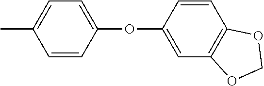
CC1=CC=C(OC2=CC3=C(C=C2)OCO3)C=C1
